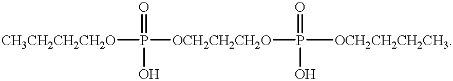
[CH3CH2CH2CH2O]P([OCH2CH2CH2O]P([OCH2CH2CH2CH3])(=O)O)(=O)O
